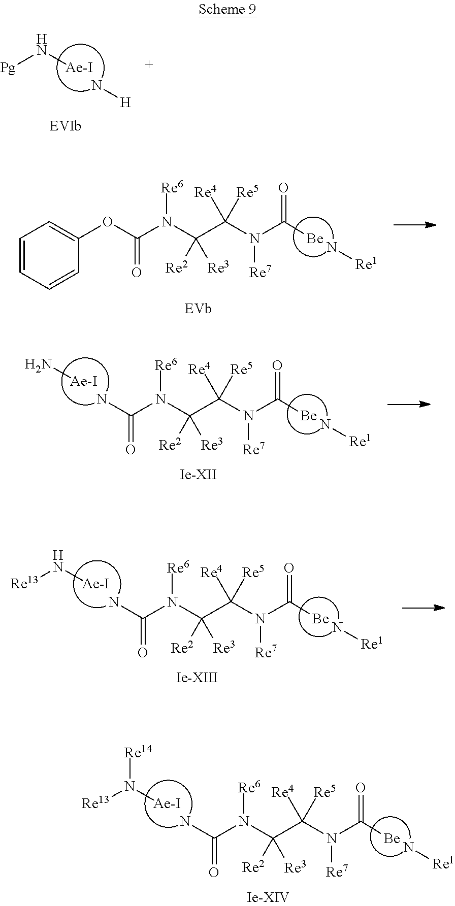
[Ae-I]N[Pg].N[H].N[Re1].[Re4]C([Re5])(C([Re2])([Re3])N([Re6])C(=O)OC1=CC=CC=C1)N([Re7])C([Be])=O.N[Re1].[Ae-I]N.[Re4]C([Re5])(C([Re2])([Re3])N([Re6])C(=O)N)N([Re7])C([Be])=O.N[Re1].[Ae-I]N[Re13].[Re4]C([Re5])(C([Re2])([Re3])N([Re6])C(=O)N)N([Re7])C([Be])=O.N[Re1].[Ae-I]N([Re13])[Re14].[Re4]C([Re5])(C([Re2])([Re3])N([Re6])C(=O)N)N([Re7])C([Be])=O
